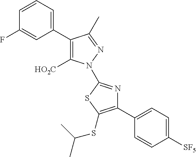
C1(C2=CC=CC(F)=C2)=C([HO2C])N(C2=NC(C3=CC=C([SF5])C=C3)=C(SC(C)C)S2)N=C1C
